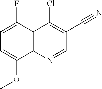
C1=C(F)C2=C(C(OC)=C1)N=CC(C#N)=C2Cl
